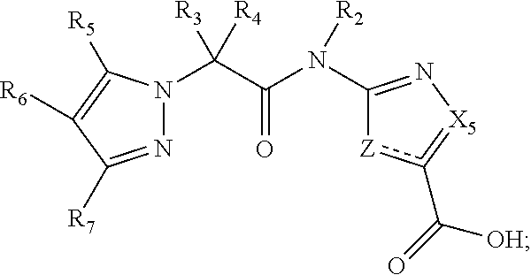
N1=C([R7])C([R6])=C([R5])N1C(C(N(C1=N[X5]=c(C(=O)[OH])[Z]1)[R2])=O)([R3])[R4]
